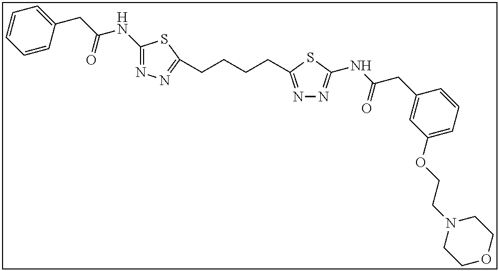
C1(NC(CC2=CC=CC=C2)=O)=NN=C(CCCCC2=NN=C(NC(CC3=CC(OCCN4CCOCC4)=CC=C3)=O)S2)S1
